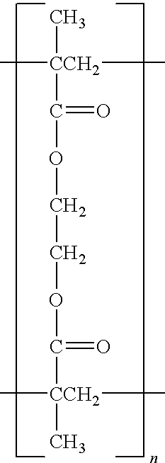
C[CCH2](C(OCCOC(=O)[CCH2](C)(C)C)=O)(C)C
